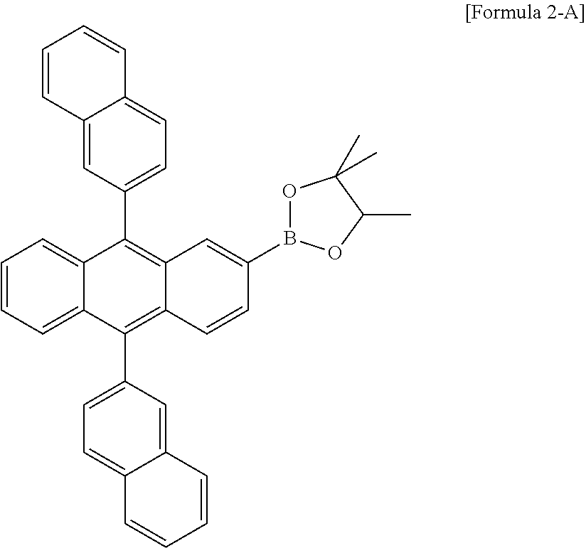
C1=CC2=CC(C3=C4C(=C(C5=CC=C6C(=C5)C=CC=C6)C5=CC=CC=C35)C=CC(B3OC(C)(C)C(C)O3)=C4)=CC=C2C=C1
